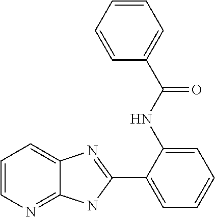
C1(NC(C2=CC=CC=C2)=O)=CC=CC=C1C1=NC2=CC=CN=C2N1
